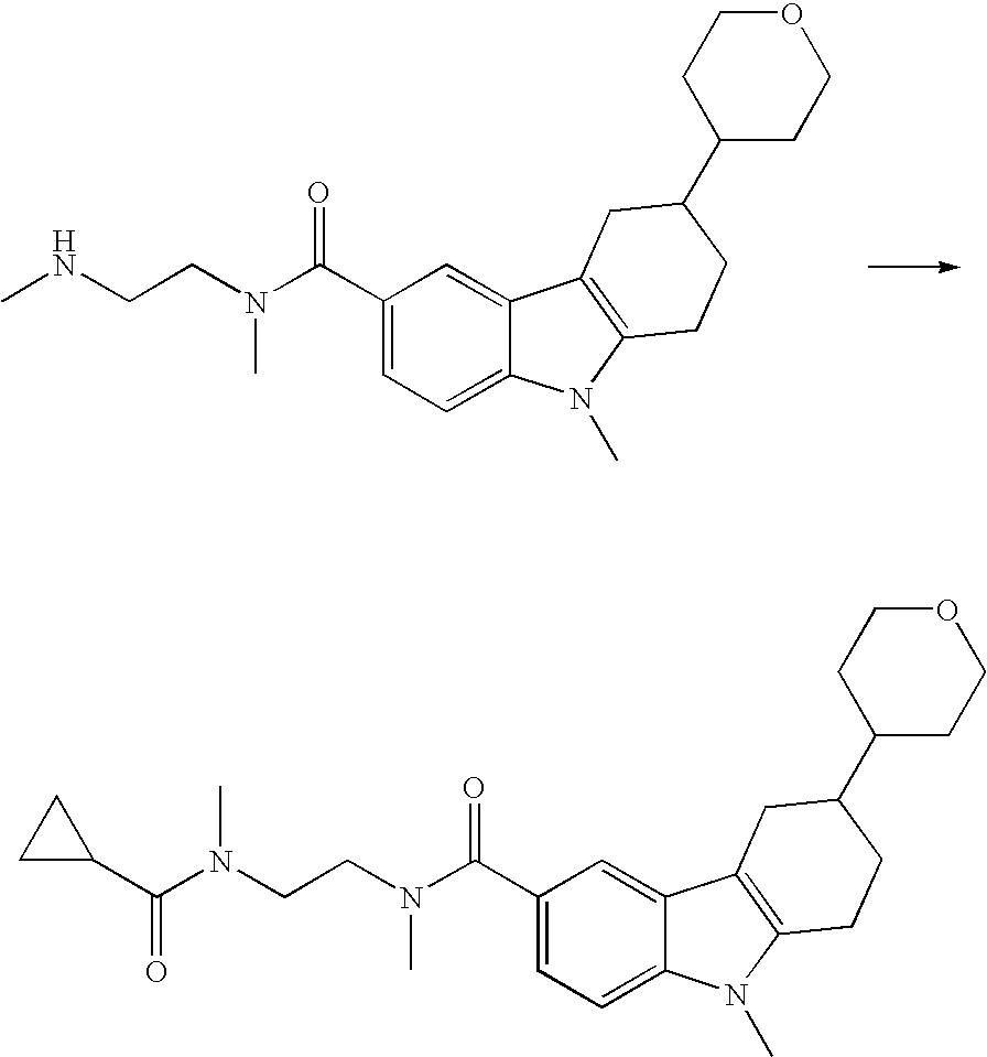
C1(C(N(CCNC)C)=O)=CC=C2C(=C1)C1=C(N2C)CCC(C2CCOCC2)C1.C1(C(N(CCN(C(C2CC2)=O)C)C)=O)=CC=C2C(=C1)C1=C(N2C)CCC(C2CCOCC2)C1
